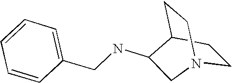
C1(CNC2C3CCN(CC3)C2)=CC=CC=C1
